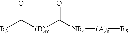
C([R3])(=O)[(B)m]C(=O)[NR4][(A)n][R5]
